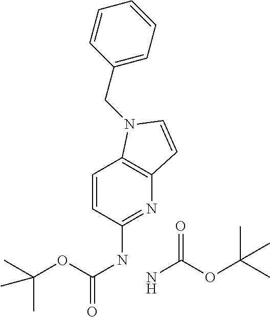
C12=C(N(CC3=CC=CC=C3)C=C1)C=CC(NC(OC(C)(C)C)=O)=N2.NC(OC(C)(C)C)=O
